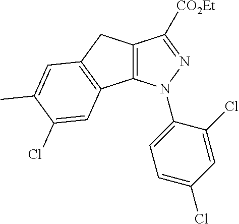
C12=C(N(C3=CC=C(Cl)C=C3Cl)N=C1[CO2Et])C1=C(C2)C=C(C)C(Cl)=C1
